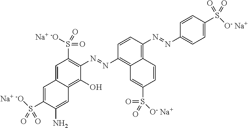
C1=C2C(=C(O)C(N=NC3=C4C(=C(N=NC5=CC=C(S([O- Na+])(=O)=O)C=C5)C=C3)C=CC(S(=O)(=O)[O- Na+])=C4)=C1S([Na+ -O])(=O)=O)C=C(N)C(S(=O)(=O)[Na+ -O])=C2
